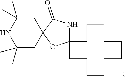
C1C(C)(C)NC(C)(C)CC12C(=O)NC1(O2)CCCCCCCCCCC1
